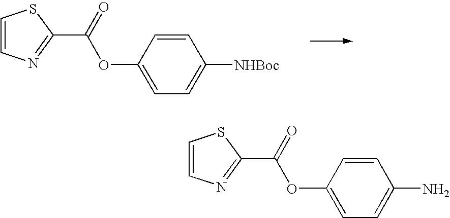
C1=CN=C(C(=O)OC2=CC=C([NHBoc])C=C2)S1.C1=CN=C(C(=O)OC2=CC=C(N)C=C2)S1
